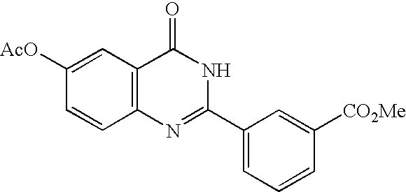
C12=C(C=C([AcO])C=C1)C(=O)NC(C1=CC=CC([CO2Me])=C1)=N2
